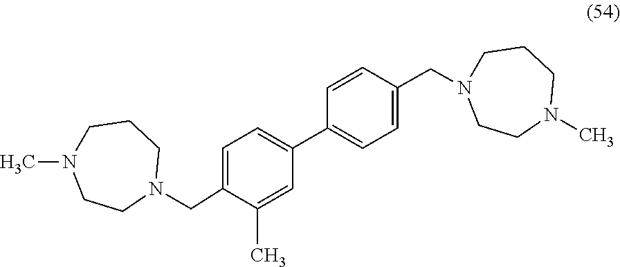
C1=C(CN2CCCN(C)CC2)C(C)=CC(C2=CC=C(CN3CCCN(C)CC3)C=C2)=C1
